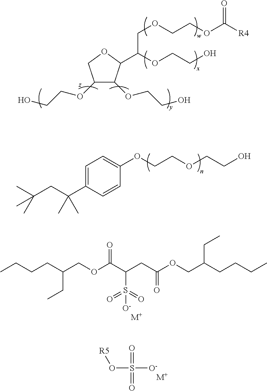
C1(OCCO)C(OCCO)C(C(OCCO)COCCOC([R4])=O)OC1.C1=C(C(CC(C)(C)C)(C)C)C=CC(OCCOCCO)=C1.O(S([O-])(=O)=O)[R5].[M+].CCCCC(COC(C(CC(OCC(CCCC)CC)=O)S(=O)(=O)[O-])=O)CC.[M+]
